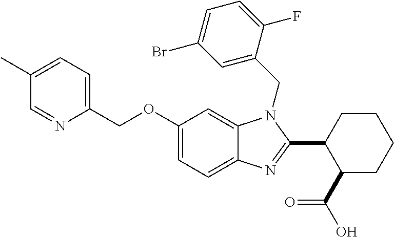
C1(OCC2=CC=C(C)C=N2)=CC=C2C(=C1)N(CC1=CC(Br)=CC=C1F)C(C1C(C(=O)O)CCCC1)=N2
